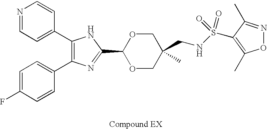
C1(C2=CC=NC=C2)=C(C2=CC=C(F)C=C2)N=C(C2OCC(C)(CNS(=O)(=O)C3=C(C)ON=C3C)CO2)N1
